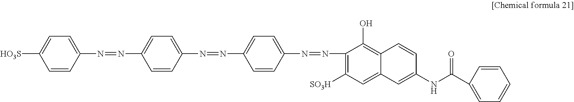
C1=CC(N=NC2=CC=C(N=NC3=CC=C(N=NC4=C([SO3H])C=C5C(=C4O)C=CC(NC(=O)C4=CC=CC=C4)=C5)C=C3)C=C2)=CC=C1[HO3S]
